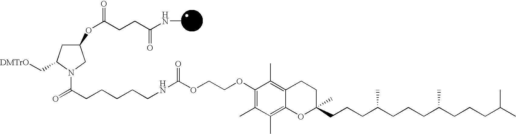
C1(OC(CCC(NC)=O)=O)CC(C[DMTrO])N(C(CCCCCNC(OCCOC2=C(C)C(C)=C3C(=C2C)CCC(CCCC(CCCC(CCCC(C)C)C)C)(C)O3)=O)=O)C1
